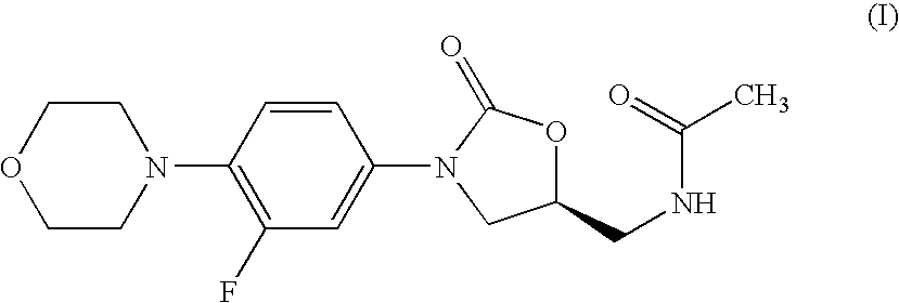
C1CN(C2=C(F)C=C(N3C(=O)OC(CNC(C)=O)C3)C=C2)CCO1
